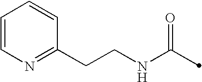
C(NC(=O)C)CC1=NC=CC=C1
